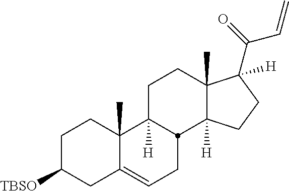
C1C([TBSO])CC2=CCC3C([H])(C2(C)C1)CCC1(C)C3([H])CCC1(C(C=C)=O)[H]
